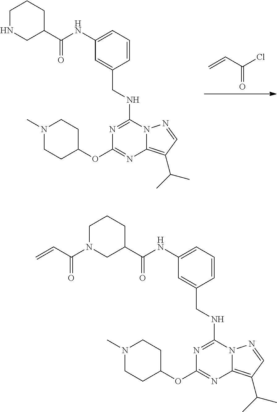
C=CC(Cl)=O.N1=C(NCC2=CC(NC(C3CCCNC3)=O)=CC=C2)N2C(=C(C(C)C)C=N2)N=C1OC1CCN(C)CC1.N1=C(NCC2=CC(NC(C3CCCN(C(C=C)=O)C3)=O)=CC=C2)N2C(=C(C(C)C)C=N2)N=C1OC1CCN(C)CC1
